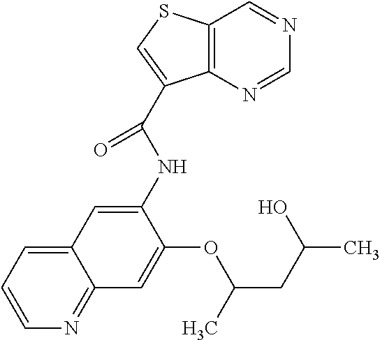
N1=CN=CC2=C1C(C(=O)NC1=CC3=CC=CN=C3C=C1OC(C)CC(O)C)=CS2
